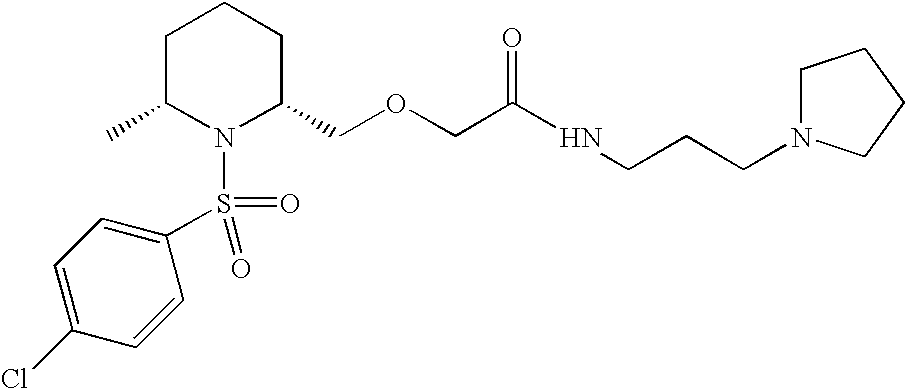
C1(S(N2C(COCC(=O)NCCCN3CCCC3)CCCC2C)(=O)=O)=CC=C(Cl)C=C1
